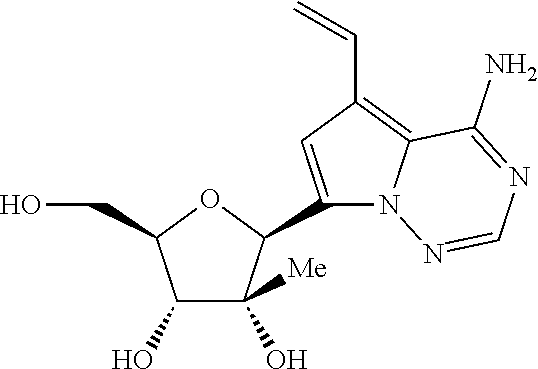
C1(O)C(O)([Me])C(C2=CC(C=C)=C3N2N=CN=C3N)OC1CO
